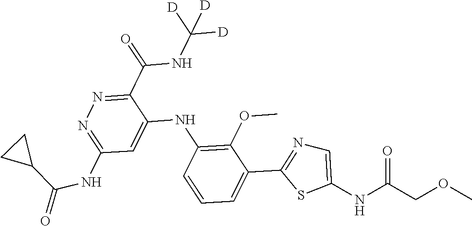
C1(C(NC([D])([D])[D])=O)=NN=C(NC(=O)C2CC2)C=C1NC1=C(OC)C(C2=NC=C(NC(COC)=O)S2)=CC=C1
